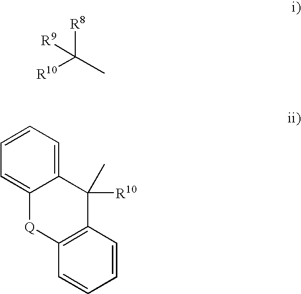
[R8]C([R10])(C)[R9].C1=CC=C2C(=C1)[Q]C1=C(C2([R10])C)C=CC=C1
